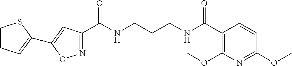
C1(C(NCCCNC(C2=C(OC)N=C(OC)C=C2)=O)=O)=NOC(C2=CC=CS2)=C1
